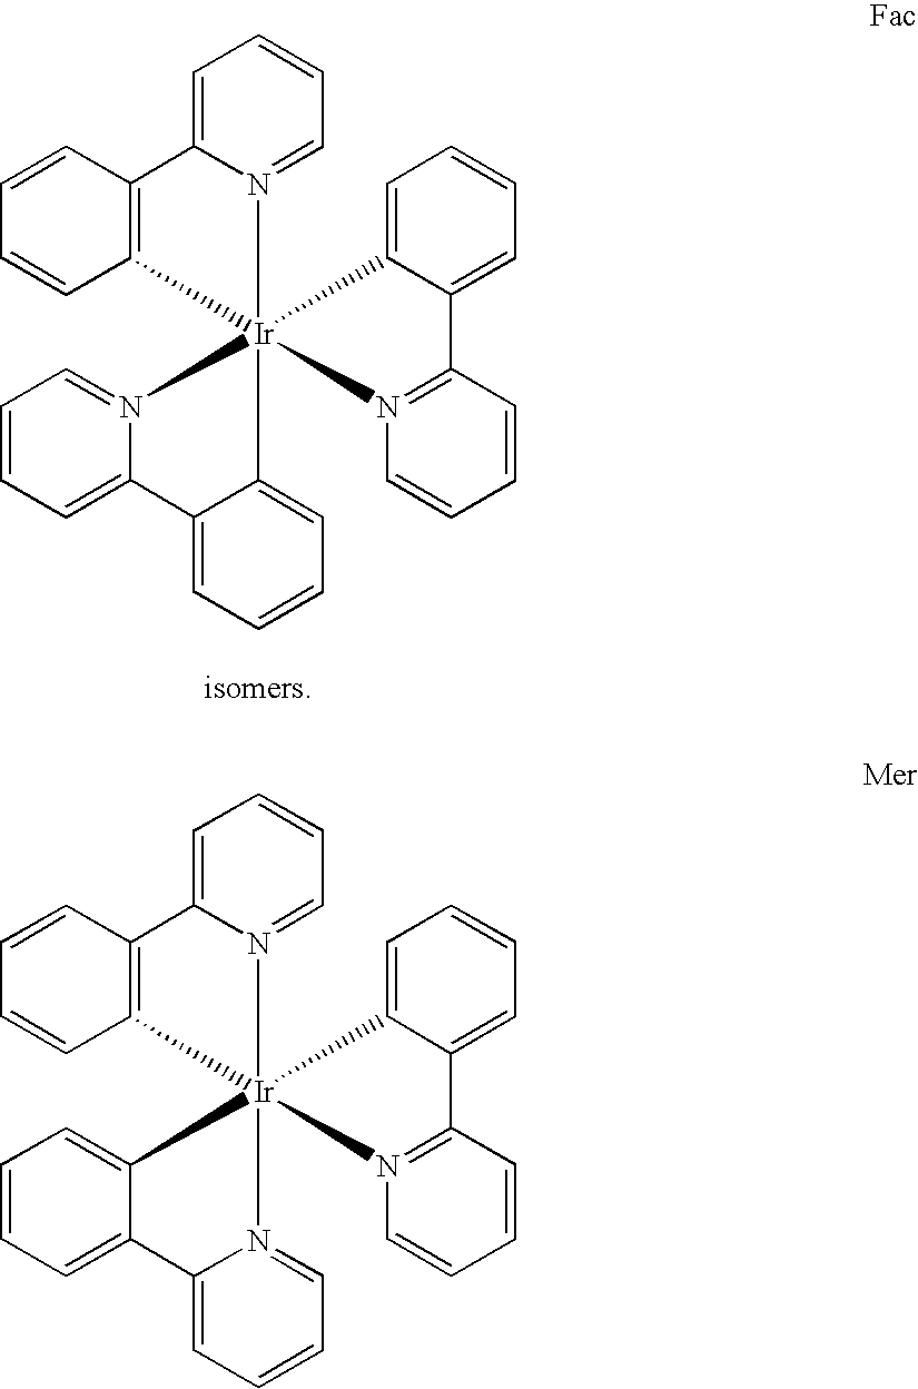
[Ir]123(N4=CC=CC=C4C4=C1C=CC=C4)(C1=CC=CC=C1C1=CC=CC=N21)C1=CC=CC=C1C1=N3C=CC=C1.[Ir]123(N4=CC=CC=C4C4=C1C=CC=C4)(N1=CC=CC=C1C1=CC=CC=C21)C1=CC=CC=C1C1=N3C=CC=C1
